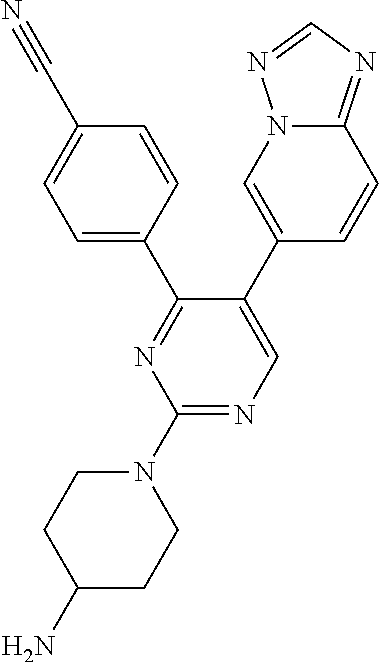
C1=C(C#N)C=CC(C2=NC(N3CCC(N)CC3)=NC=C2C2=CN3C(=NC=N3)C=C2)=C1
